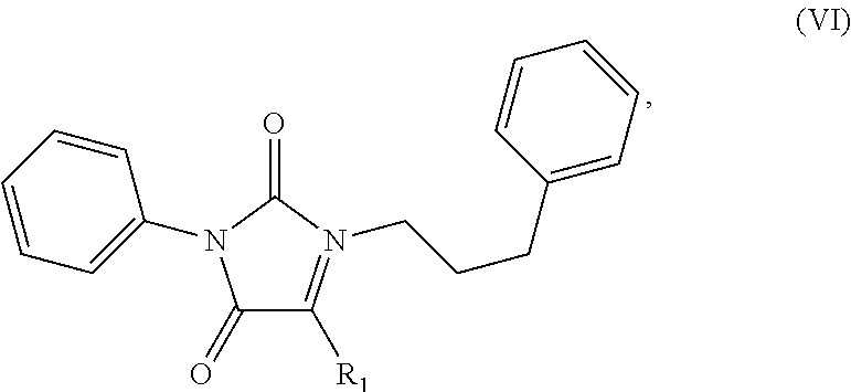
C1(=O)C([R1])=N(CCCC2=CC=CC=C2)C(=O)N1C1=CC=CC=C1
